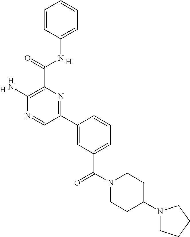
C1=C(NC(C2=C(N)N=CC(C3=CC(C(N4CCC(N5CCCC5)CC4)=O)=CC=C3)=N2)=O)C=CC=C1.[H].[H]
